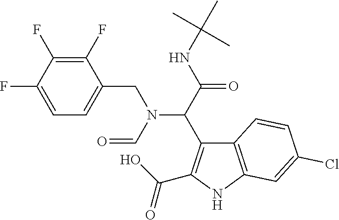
C(C(NC(C)(C)C)=O)(N(CC1=CC=C(F)C(F)=C1F)C=O)C1=C(C(O)=O)NC2=C1C=CC(Cl)=C2
